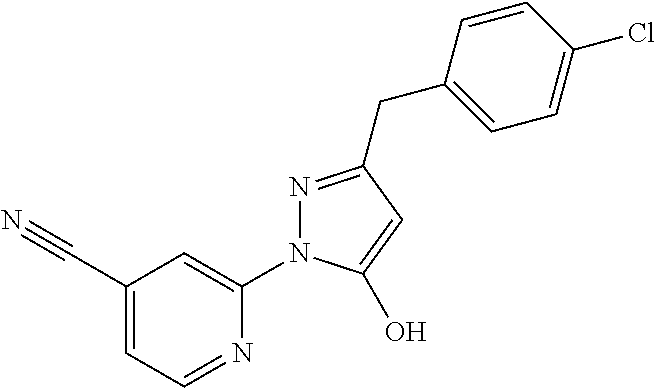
C1(C#N)=CC=NC(N2N=C(CC3=CC=C(Cl)C=C3)C=C2O)=C1
